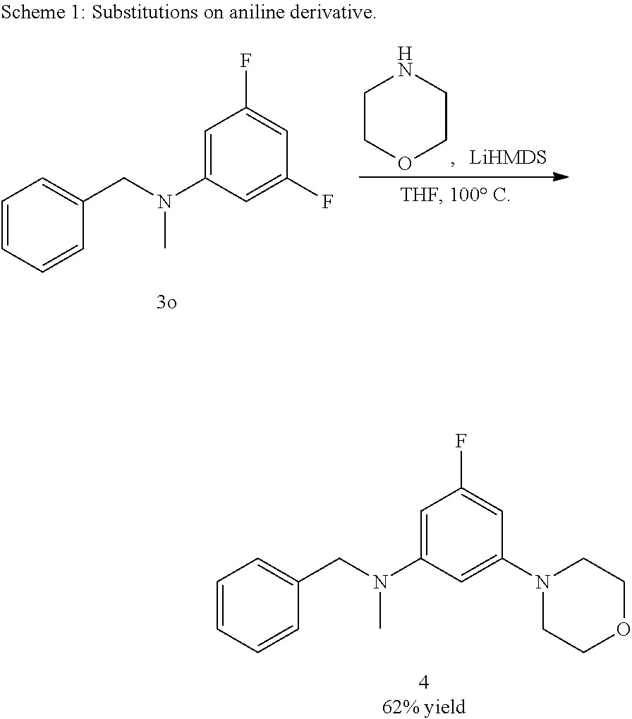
C1=CC=CC(CN(C2=CC(F)=CC(N3CCOCC3)=C2)C)=C1.C1=CC=CC(CN(C2=CC(F)=CC(F)=C2)C)=C1.C1COCCN1
